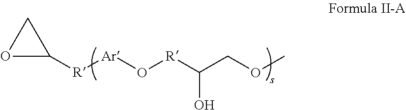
O1C([R][Ar]O[R]C(COC)O)C1
